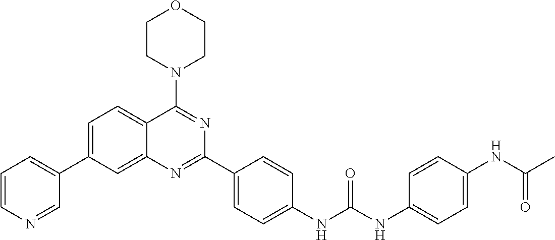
C1=C(C2=CC=CN=C2)C=C2C(=C1)C(N1CCOCC1)=NC(C1=CC=C(NC(NC3=CC=C(NC(C)=O)C=C3)=O)C=C1)=N2
